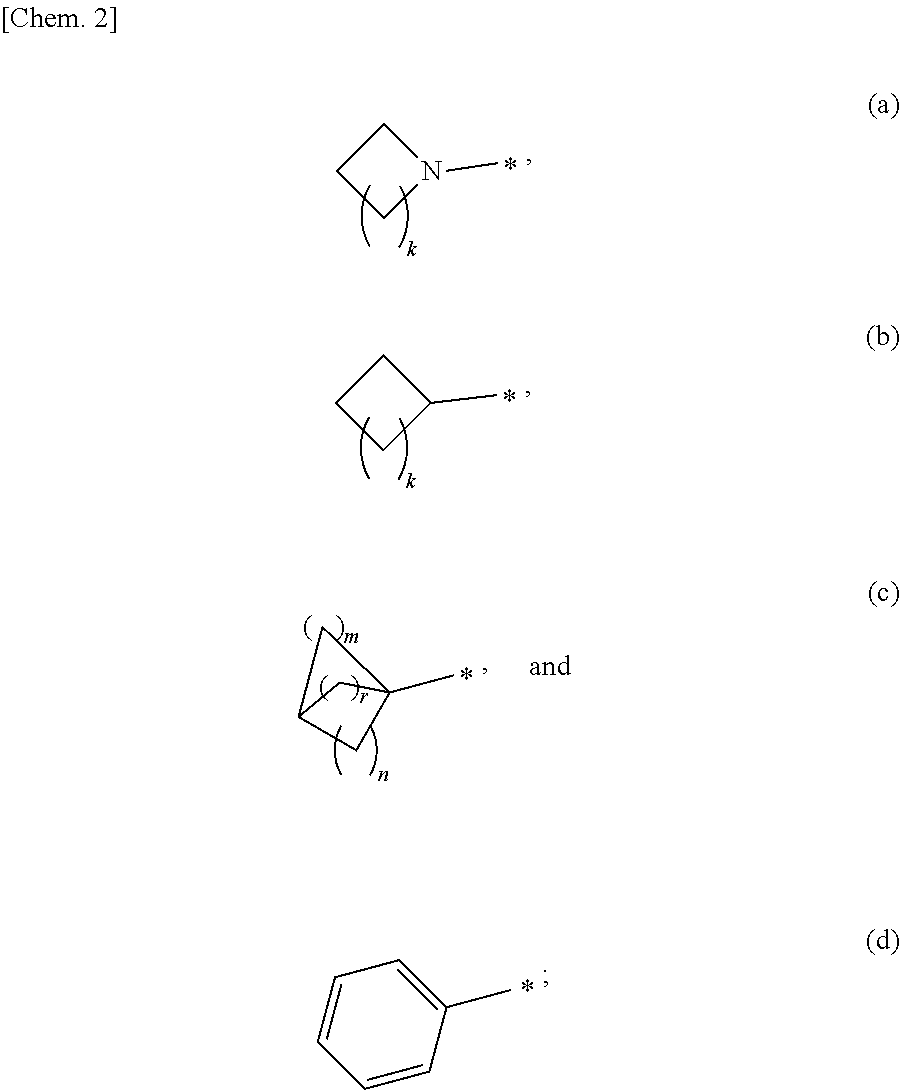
C1CN(C)C1.C1CC(C)C1.C1C2CC1(C)C2.C1=CC(C)=CC=C1
